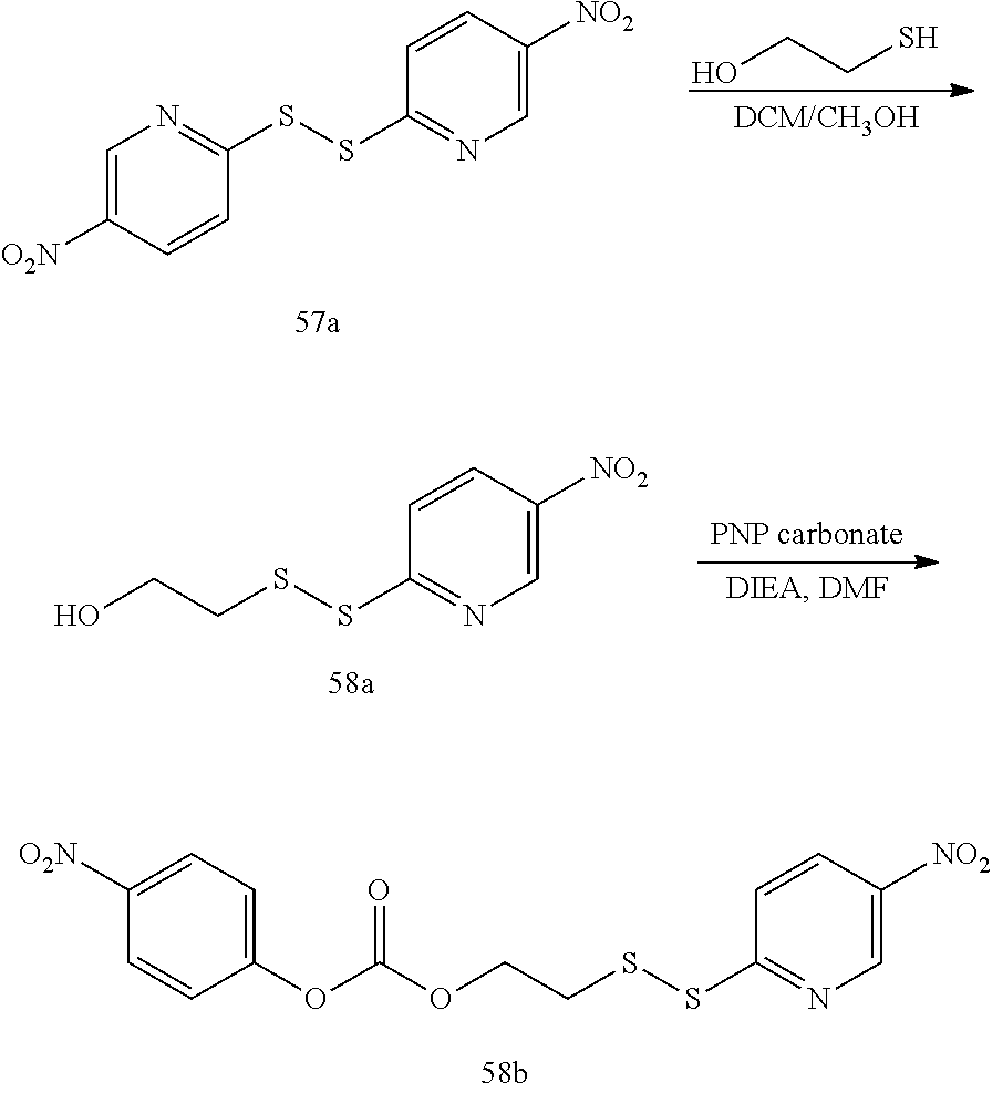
OCCS.C1=C([O2N])C=CC(SSC2=NC=C([NO2])C=C2)=N1.C(SSC1=NC=C([NO2])C=C1)CO.C1=C([NO2])C=CC(SSCCOC(=O)OC2=CC=C([O2N])C=C2)=N1
